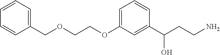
C1=C(OCCOCC2=CC=CC=C2)C=C(C(CCN)O)C=C1
